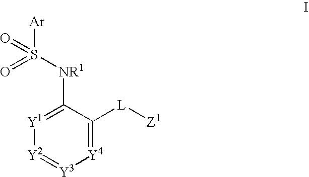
[Y1]1=C([NR1]S([Ar])(=O)=O)C([L][Z1])=[Y4][Y3]=[Y2]1
